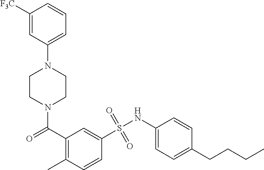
N1(C(C2=C(C)C=CC(S(NC3=CC=C(CCCC)C=C3)(=O)=O)=C2)=O)CCN(C2=CC=CC([F3C])=C2)CC1
